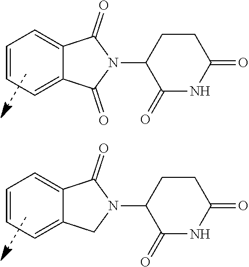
C1=CC=C2C(=C1)C(=O)N(C1CCC(=O)NC1=O)C2=O.C1=CC=C2C(=C1)C(=O)N(C1CCC(=O)NC1=O)C2
